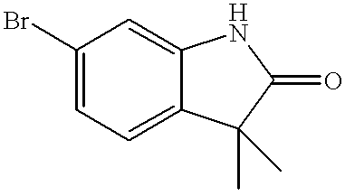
C1(Br)=CC=C2C(=C1)NC(=O)C2(C)C
